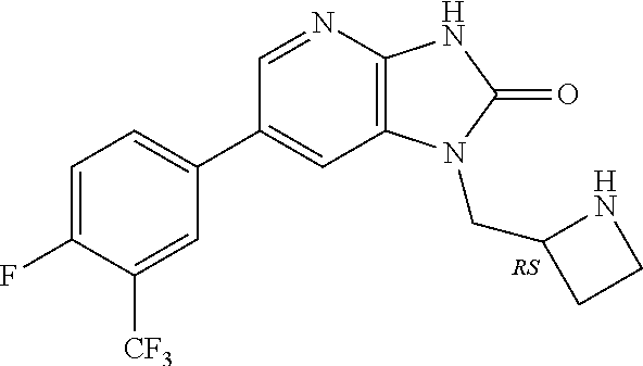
C1(C2=CC=C(F)C([CF3])=C2)=CC2=C(N=C1)NC(=O)N2CC1CCN1
